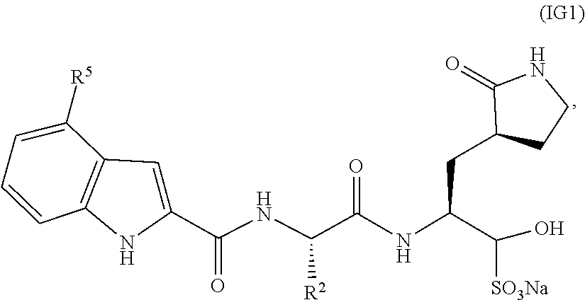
C12=C(NC(C(NC([R2])C(=O)NC(CC3CCNC3=O)C([SO3Na])O)=O)=C1)C=CC=C2[R5]
